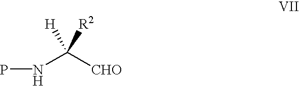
PNC([CHO])([H])[R2]
